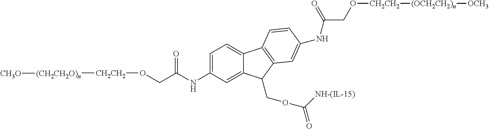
C1=C(NC(CO[CH2CH2][(CH2CH2O)n][CH3O])=O)C=C2C(=C1)C1=C(C=C(NC(CO[CH2CH2][(OCH2CH2)n][OCH3])=O)C=C1)C2COC([NH-(IL-15)])=O
